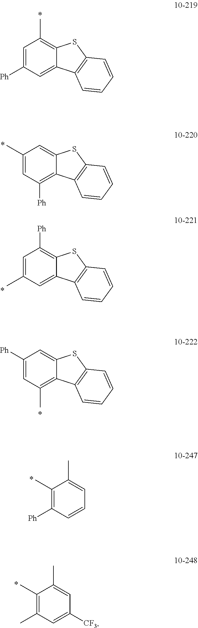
C1=C([Ph])C=C2C(=C1C)SC1=C2C=CC=C1.C1(C)=CC([Ph])=C2C(=C1)SC1=C2C=CC=C1.C1=C(C)C=C2C(=C1[Ph])SC1=C2C=CC=C1.C1([Ph])=CC(C)=C2C(=C1)SC1=C2C=CC=C1.C1(C)=C([Ph])C=CC=C1C.C1(C)=C(C)C=C([CF3])C=C1C
